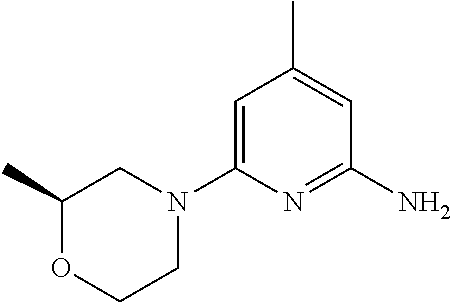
C1=C(N2CC(C)OCC2)N=C(N)C=C1C
